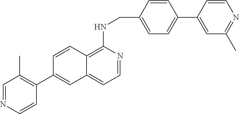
C1=NC=CC(C2=CC3=CC=NC(NCC4=CC=C(C5=CC(C)=NC=C5)C=C4)=C3C=C2)=C1C
